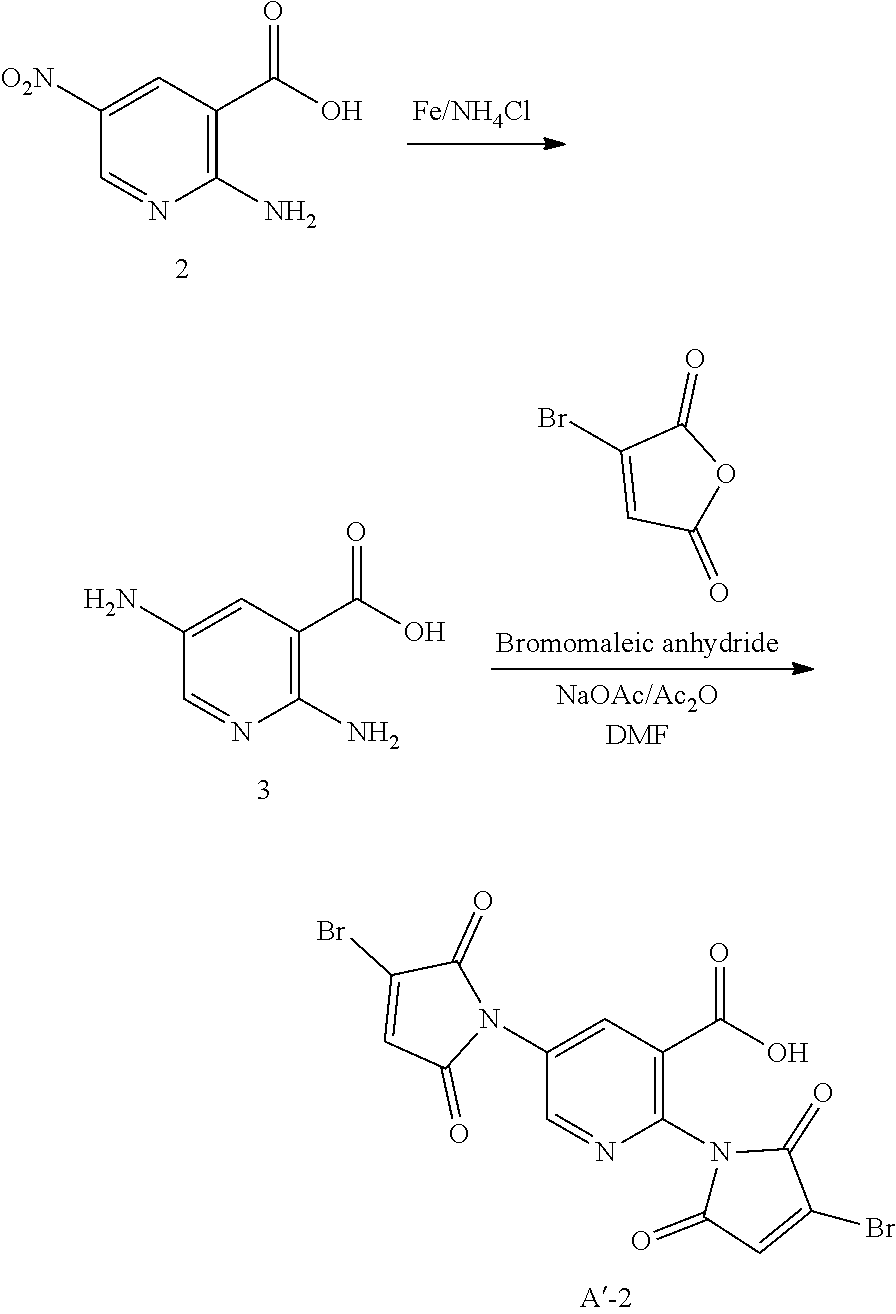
C1(N)=C(C(O)=O)C=C([O2N])C=N1.BrC1=CC(=O)OC1=O.C1(N)=C(C(O)=O)C=C(N)C=N1.C1(N2C(=O)C=C(Br)C2=O)=C(C(O)=O)C=C(N2C(=O)C(Br)=CC2=O)C=N1
